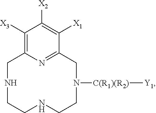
C1([X3])=C2N=C(C([X1])=C1[X2])CN([C(R1)(R2)][Y1])CCNCCNC2
